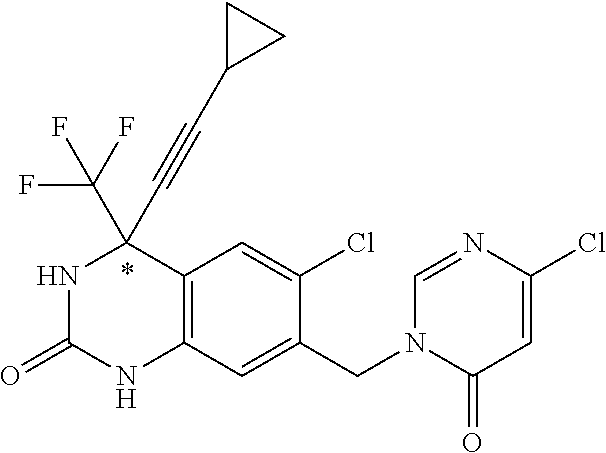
N1C(=O)NC2=C(C1(C#CC1CC1)C(F)(F)F)C=C(Cl)C(CN1C(=O)C=C(Cl)N=C1)=C2
